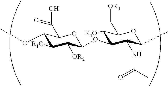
C1(OC)C([R1O])C([OR2])C(OC2C([R4O])C(C[OR3])OC(C)C2NC(C)=O)OC1C(O)=O
